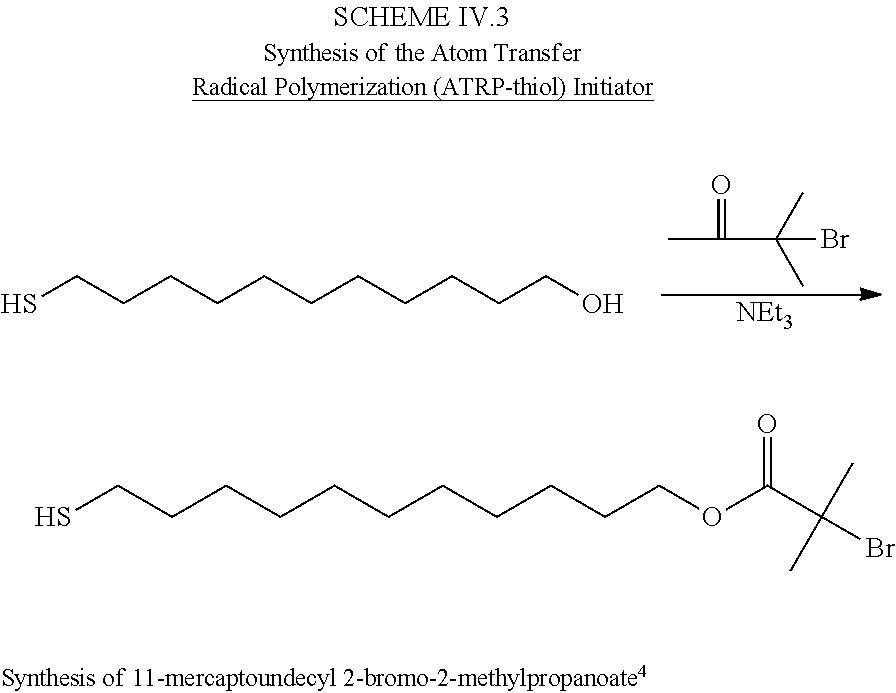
SCCCCCCCCCCCO.CC(=O)C(C)(C)Br.[NEt3].SCCCCCCCCCCCOC(C(Br)(C)C)=O
